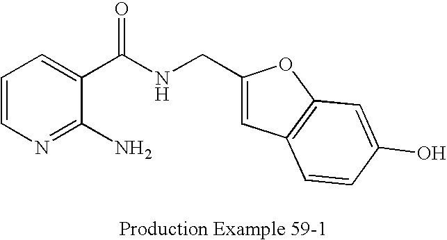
N(CC1=CC2=C(O1)C=C(O)C=C2)C(C1=CC=CN=C1N)=O
